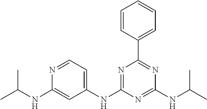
C1(NC2=NC(C3=CC=CC=C3)=NC(NC(C)C)=N2)=CC=NC(NC(C)C)=C1
